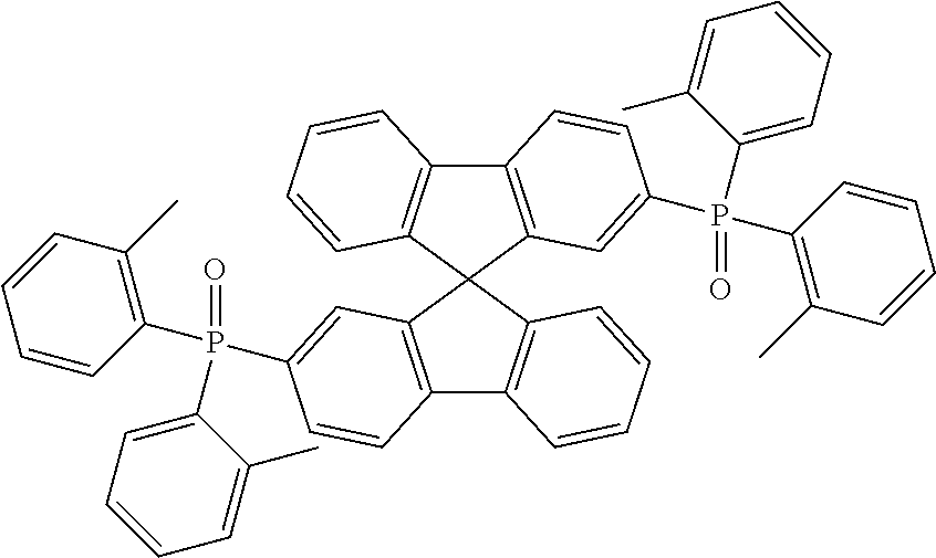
C12=C(C3(C4=C1C=CC=C4)C1=C(C4=C3C=CC=C4)C=CC(P(C3=C(C)C=CC=C3)(=O)C3=CC=CC=C3C)=C1)C=C(P(C1=CC=CC=C1C)(=O)C1=C(C)C=CC=C1)C=C2
